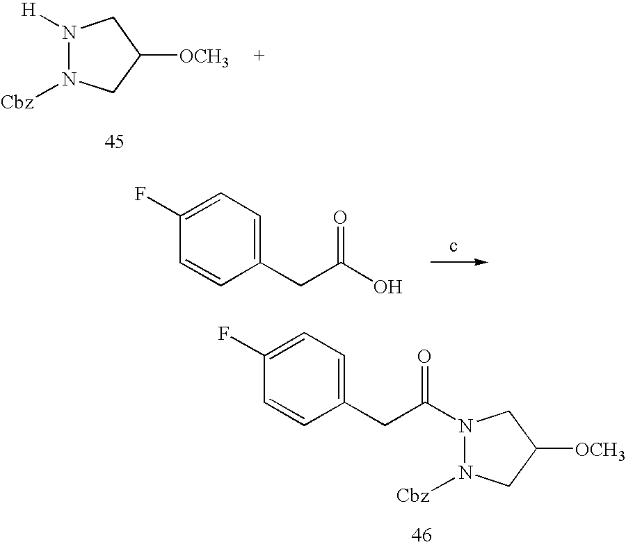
C1=CC(CC(N2N([Cbz])CC([OCH3])C2)=O)=CC=C1F.N1([H])N([Cbz])CC([OCH3])C1.C1=CC(CC(O)=O)=CC=C1F
